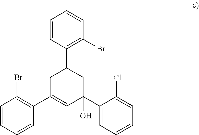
C1=CC(C2CC(C3=C(Br)C=CC=C3)=CC(C3=CC=CC=C3Cl)(O)C2)=C(Br)C=C1
